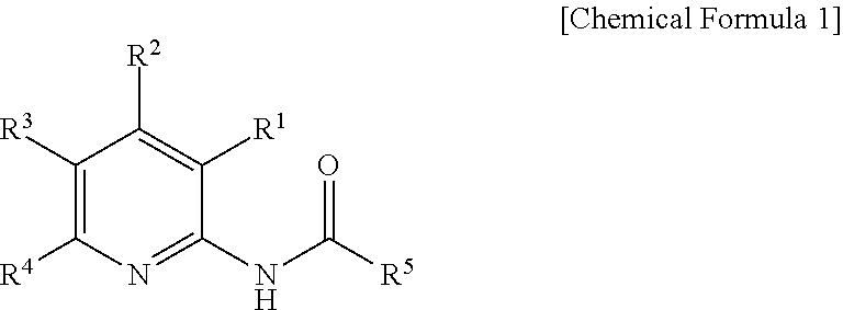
C1([R3])=C([R4])N=C(NC([R5])=O)C([R1])=C1[R2]
